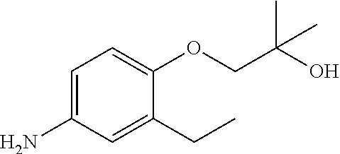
C1=C(N)C=C(CC)C(OCC(O)(C)C)=C1
